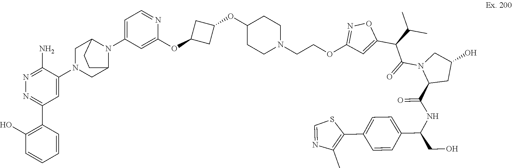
C1(N)=NN=C(C2=C(O)C=CC=C2)C=C1N1CC2N(C3=CC=NC(OC4CC(OC5CCN(CCOC6=NOC(C(C(C)C)C(N7C(C(=O)NC(C8=CC=C(C9=C(C)N=CS9)C=C8)CO)CC(O)C7)=O)=C6)CC5)C4)=C3)C(C1)CC2
